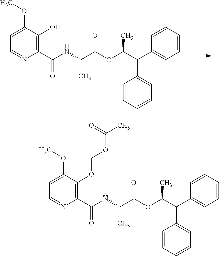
C1=CC=CC(C(C2=CC=CC=C2)C(OC(=O)C(C)NC(C2=C(O)C(OC)=CC=N2)=O)C)=C1.C1=CC=CC(C(C2=CC=CC=C2)C(OC(=O)C(C)NC(C2=C(OCOC(C)=O)C(OC)=CC=N2)=O)C)=C1
